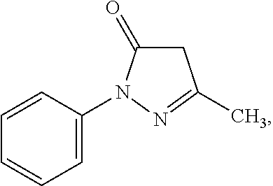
C1=C(N2C(=O)CC(C)=N2)C=CC=C1
